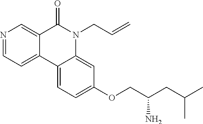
N1=CC=C2C(=C1)C(=O)N(CC=C)C1=CC(OCC(CC(C)C)N)=CC=C21
